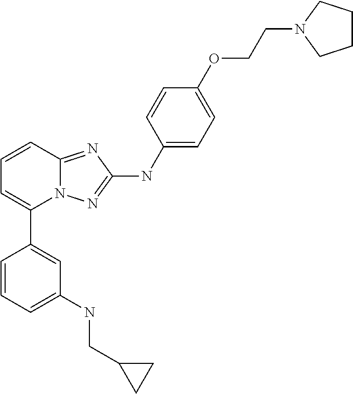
C1=CC2=NC(NC3=CC=C(OCCN4CCCC4)C=C3)=NN2C(C2=CC(NCC3CC3)=CC=C2)=C1
